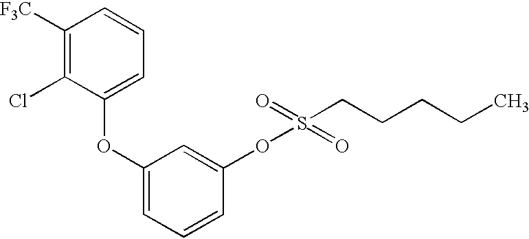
C1([F3C])=C(Cl)C(OC2=CC=CC(OS(=O)(CCCCC)=O)=C2)=CC=C1
